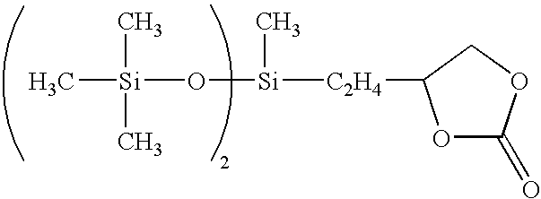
C[Si](C)(C)O[Si]([C2H4]C1OC(=O)OC1)C
